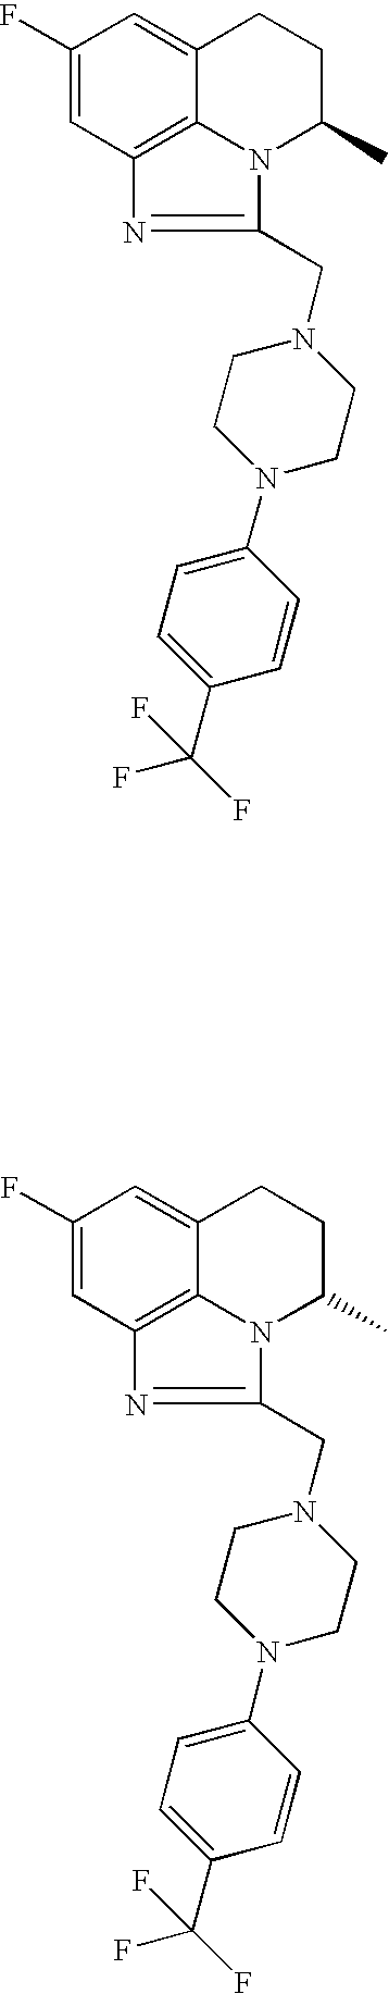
C1(F)=CC2=C3C(=C1)CCC(C)N3C(CN1CCN(C3=CC=C(C(F)(F)F)C=C3)CC1)=N2.C1(F)=CC2=C3C(=C1)CCC(C)N3C(CN1CCN(C3=CC=C(C(F)(F)F)C=C3)CC1)=N2
